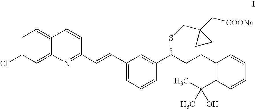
C1=C(Cl)C=C2C(=C1)C=CC(C=CC1=CC=CC(C(CCC3=C(C(C)(O)C)C=CC=C3)SCC3(C[COONa])CC3)=C1)=N2
